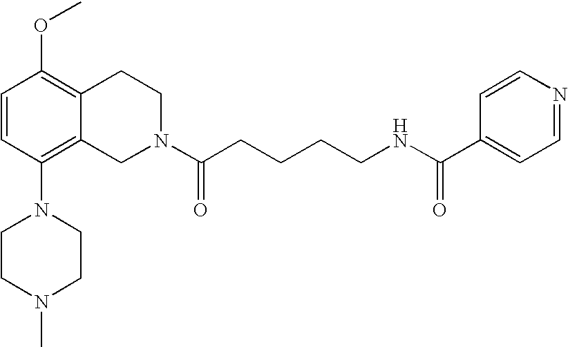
C1=CC(N2CCN(C)CC2)=C2C(=C1OC)CCN(C(CCCCNC(C1=CC=NC=C1)=O)=O)C2
